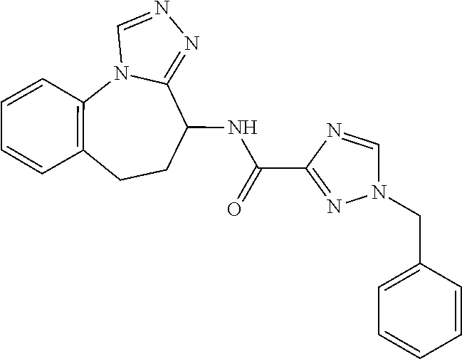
N12C3=C(C=CC=C3)CCC(NC(C3=NN(CC4=CC=CC=C4)C=N3)=O)C1=NN=C2
